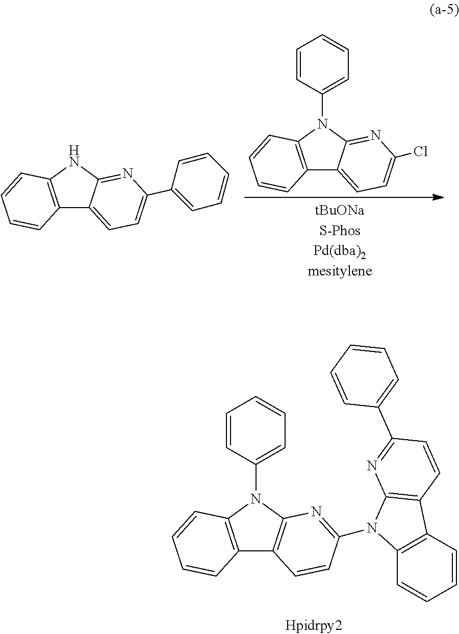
C12=C(N(C3=CC=CC=C3)C3=NC(Cl)=CC=C13)C=CC=C2.C12=C(NC3=NC(C4=CC=CC=C4)=CC=C13)C=CC=C2.C12=C(N(C3=CC=CC=C3)C3=C1C=CC(N1C4=C(C=CC=C4)C4=C1N=C(C1=CC=CC=C1)C=C4)=N3)C=CC=C2
